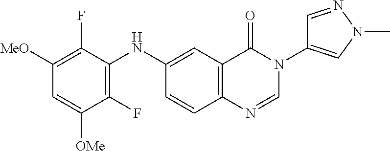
C1(F)=C(NC2=CC3=C(C=C2)N=CN(C2=CN(C)N=C2)C3=O)C(F)=C([MeO])C=C1[OMe]
